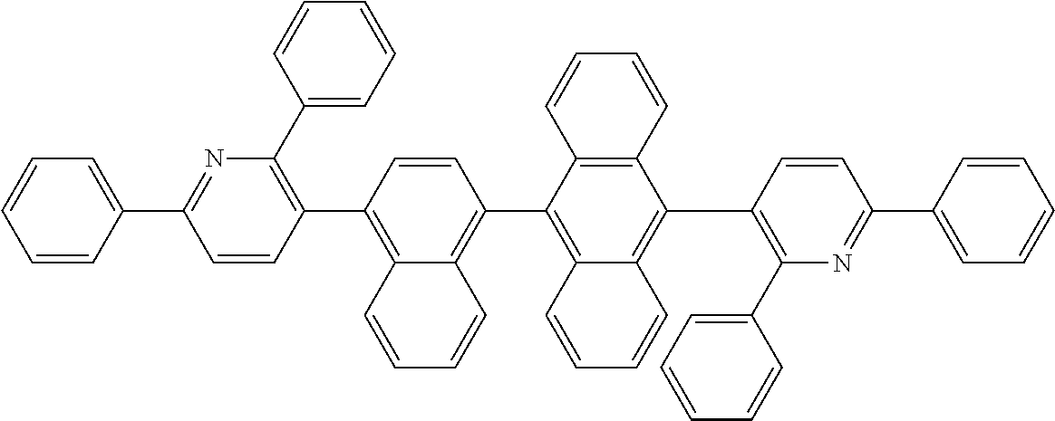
C1=CC(C2=C(C3=CC=CC=C3)N=C(C3=CC=CC=C3)C=C2)=C2C(=C1C1=C3C(=C(C4=C(C5=CC=CC=C5)N=C(C5=CC=CC=C5)C=C4)C4=C1C=CC=C4)C=CC=C3)C=CC=C2
